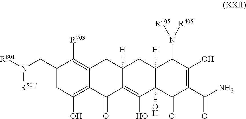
C1(CN([R801'])[R801])=CC(O)=C2C(=C1[R703])CC1([H])C(=C(O)C3(O)C([H])(C1)C(N([R405'])[R405])C(O)=C(C(N)=O)C3=O)C2=O
